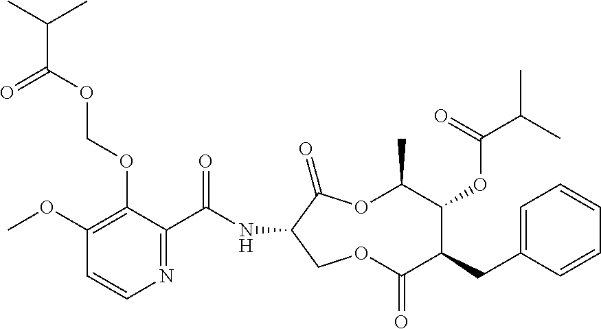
C1(OC)=C(OCOC(C(C)C)=O)C(C(NC2COC(=O)C(CC3=CC=CC=C3)C(OC(C(C)C)=O)C(C)OC2=O)=O)=NC=C1
